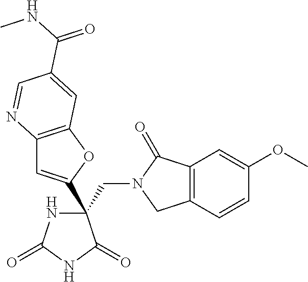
C(C1(C2=CC3=C(O2)C=C(C(NC)=O)C=N3)NC(=O)NC1=O)N1CC2=C(C1=O)C=C(OC)C=C2
